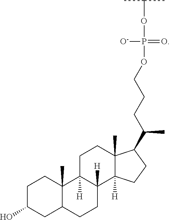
O(C(C)C)P(OCCCC(C)C1C2(C)C([H])(C3([H])CCC4CC(O)CCC4(C)C3([H])CC2)CC1)([O-])=O
